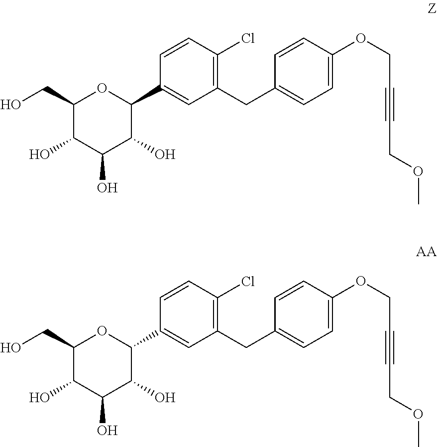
C1=CC(Cl)=C(CC2=CC=C(OCC#CCOC)C=C2)C=C1C1C(O)C(O)C(O)C(CO)O1.C1=CC(Cl)=C(CC2=CC=C(OCC#CCOC)C=C2)C=C1C1C(O)C(O)C(O)C(CO)O1
